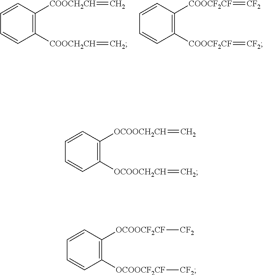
C1=CC([COOCH2CH]=C)=C([COOCH2CH]=C)C=C1.C1=CC([COOCF2CF]=[CF2])=C([COOCF2CF]=[CF2])C=C1.C1=CC([OCOOCH2CH]=C)=C([OCOOCH2CH]=C)C=C1.C1=CC([OCOOCF2CF][CF2])=C([OCOOCF2CF][CF2])C=C1
